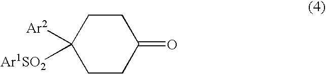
C1CC(=O)CCC1([Ar2])[Ar1SO2]
